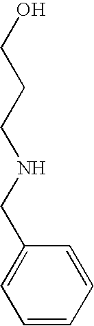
C1=CC=CC(CNCCCO)=C1
